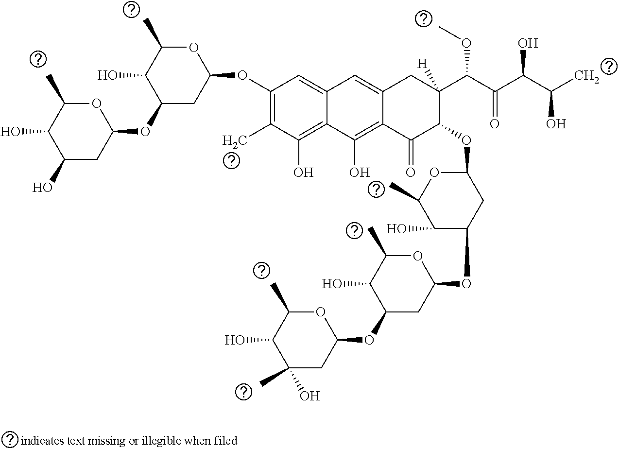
O1C(C)C(O)C(O)CC1OC1CC(OC2=C(C)C(O)=C3C(=C2)C=C2C(=C3O)C(=O)C(OC3OC(C)C(O)C(OC4OC(C)C(O)C(OC5OC(C)C(O)C(O)(C)C5)C4)C3)C(C(C(C(C(C)O)O)=O)OC)([H])C2)OC(C)C1O
